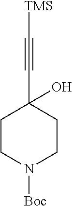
C1CN([Boc])CCC1(C#C[TMS])O
